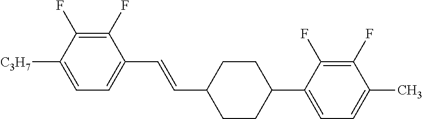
C1(F)=C(F)C([C3H7])=CC=C1C=CC1CCC(C2=CC=C(C)C(F)=C2F)CC1
